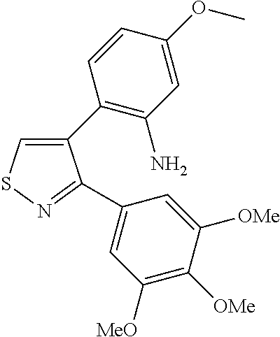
C1(C2=C(N)C=C(OC)C=C2)=CSN=C1C1=CC([MeO])=C([OMe])C([OMe])=C1
